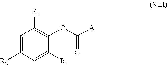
C1=C([R2])C=C([R3])C(OC([A])=O)=C1[R1]
